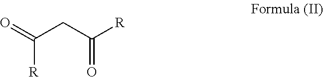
C([R])(CC([R])=O)=O
